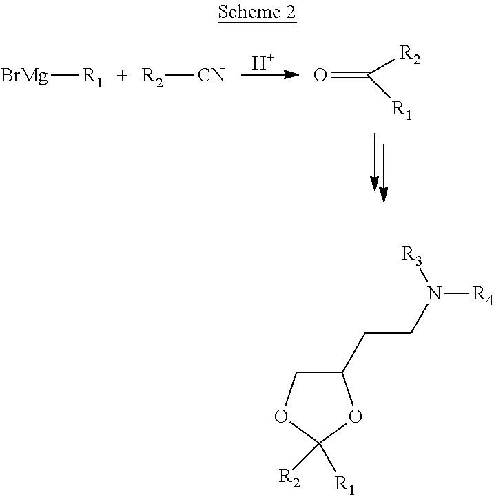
[BrMg][R1].[R2][CN].O=C([R2])[R1].[H].C1(CCN([R4])[R3])COC([R2])([R1])O1
